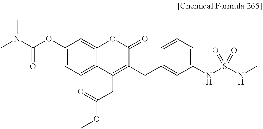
CN(C(OC1=CC=C2C(=C1)OC(=O)C(CC1=CC(NS(NC)(=O)=O)=CC=C1)=C2CC(=O)OC)=O)C
